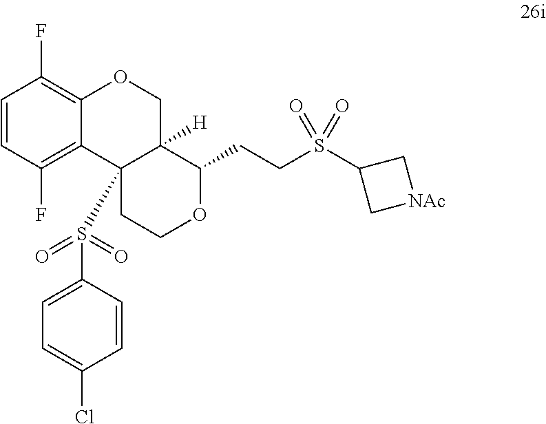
C1=CC(F)=C2C(=C1F)OCC1([H])C2(S(C2=CC=C(Cl)C=C2)(=O)=O)CCOC1CCS(C1C[NAc]C1)(=O)=O
